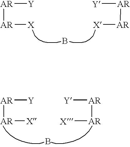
[AR]([Y])[AR][X].[AR]([Y])[AR][X].B.[AR]([Y])[AR][X].[AR]([Y])[AR][X].B
